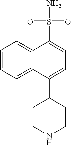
C1=C(C2CCNCC2)C2=CC=CC=C2C(S(N)(=O)=O)=C1
